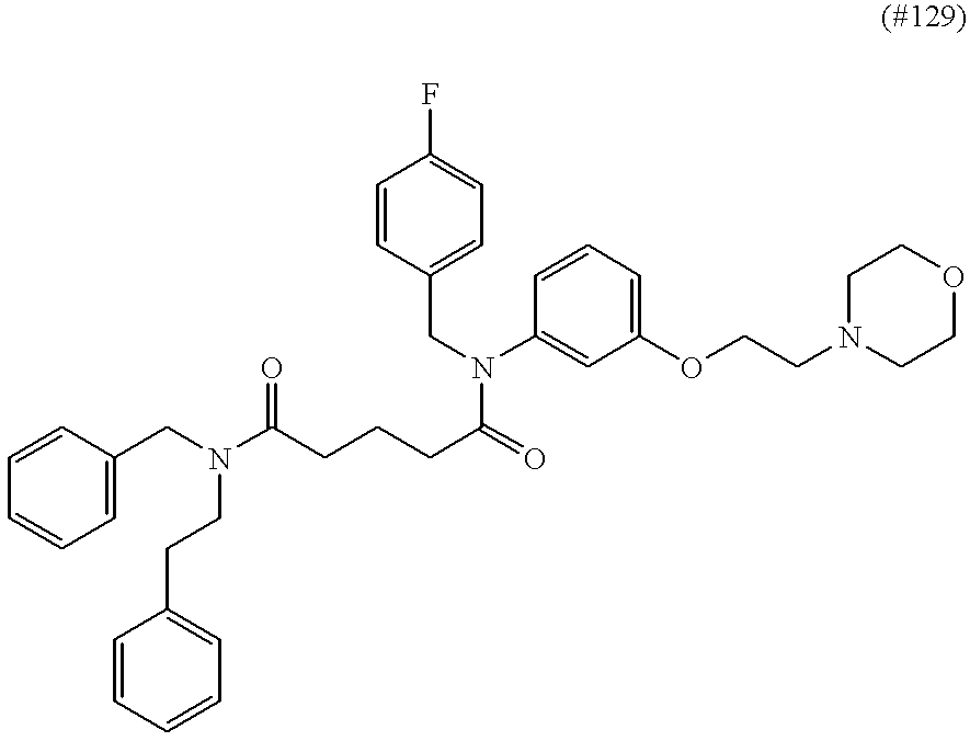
C1=CC(CN(C2=CC(OCCN3CCOCC3)=CC=C2)C(=O)CCCC(N(CCC2=CC=CC=C2)CC2=CC=CC=C2)=O)=CC=C1F
